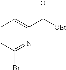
C1=CC(Br)=NC(C([OEt])=O)=C1
